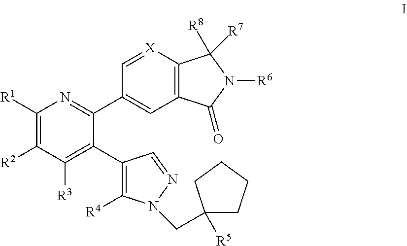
C1([R1])=C([R2])C([R3])=C(C2=C([R4])N(CC3([R5])CCCC3)N=C2)C(C2=CC3=C([X]=C2)C([R8])([R7])N([R6])C3=O)=N1
